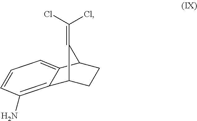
C12CCC(C1=C(Cl)Cl)C1=CC=CC(N)=C21
